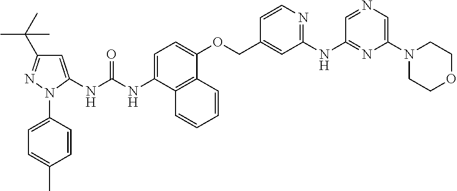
N(C1=CC=C(OCC2=CC(NC3=NC(N4CCOCC4)=CN=C3)=NC=C2)C2=C1C=CC=C2)C(=O)NC1=CC(C(C)(C)C)=NN1C1=CC=C(C)C=C1
